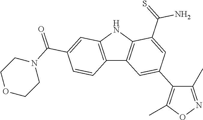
C12=C(NC3=C1C=C(C1=C(C)ON=C1C)C=C3C(=S)N)C=C(C(N1CCOCC1)=O)C=C2
